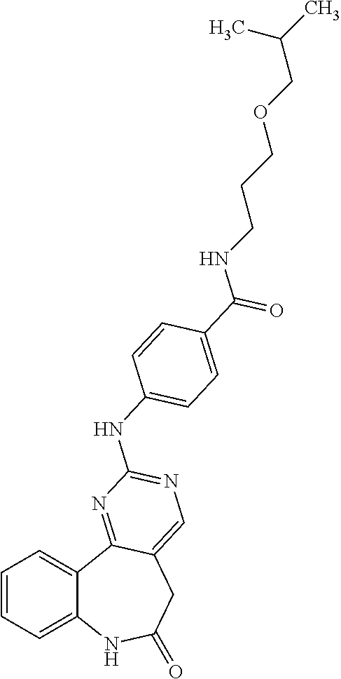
C1=CC=C2C(=C1)C1=NC(NC3=CC=C(C(=O)NCCCOCC(C)C)C=C3)=NC=C1CC(=O)N2
